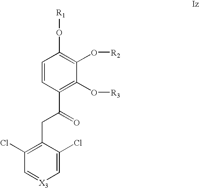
C1=CC(C(CC2=C(Cl)C=[X3]C=C2Cl)=O)=C(O[R3])C(O[R2])=C1O[R1]
